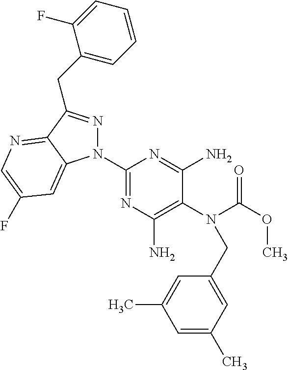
C1(N2N=C(CC3=CC=CC=C3F)C3=NC=C(F)C=C23)=NC(N)=C(N(C(OC)=O)CC2=CC(C)=CC(C)=C2)C(N)=N1
